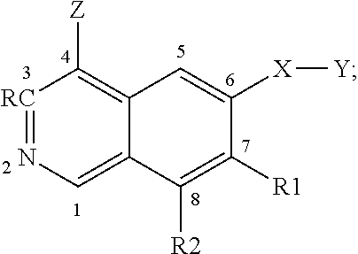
C1([R1])=C([R2])C2=CN=[RC]C([Z])=C2C=C1[X][Y]
